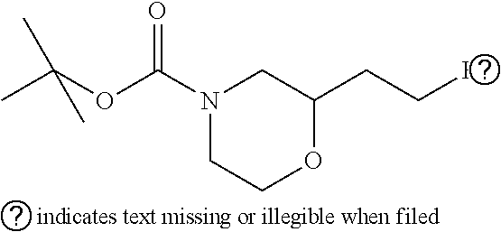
N1(C(OC(C)(C)C)=O)CCOC(CCBr)C1
